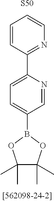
C1=CC(C2=CC=C(B3OC(C)(C)C(C)(C)O3)C=N2)=NC=C1.[S50]
